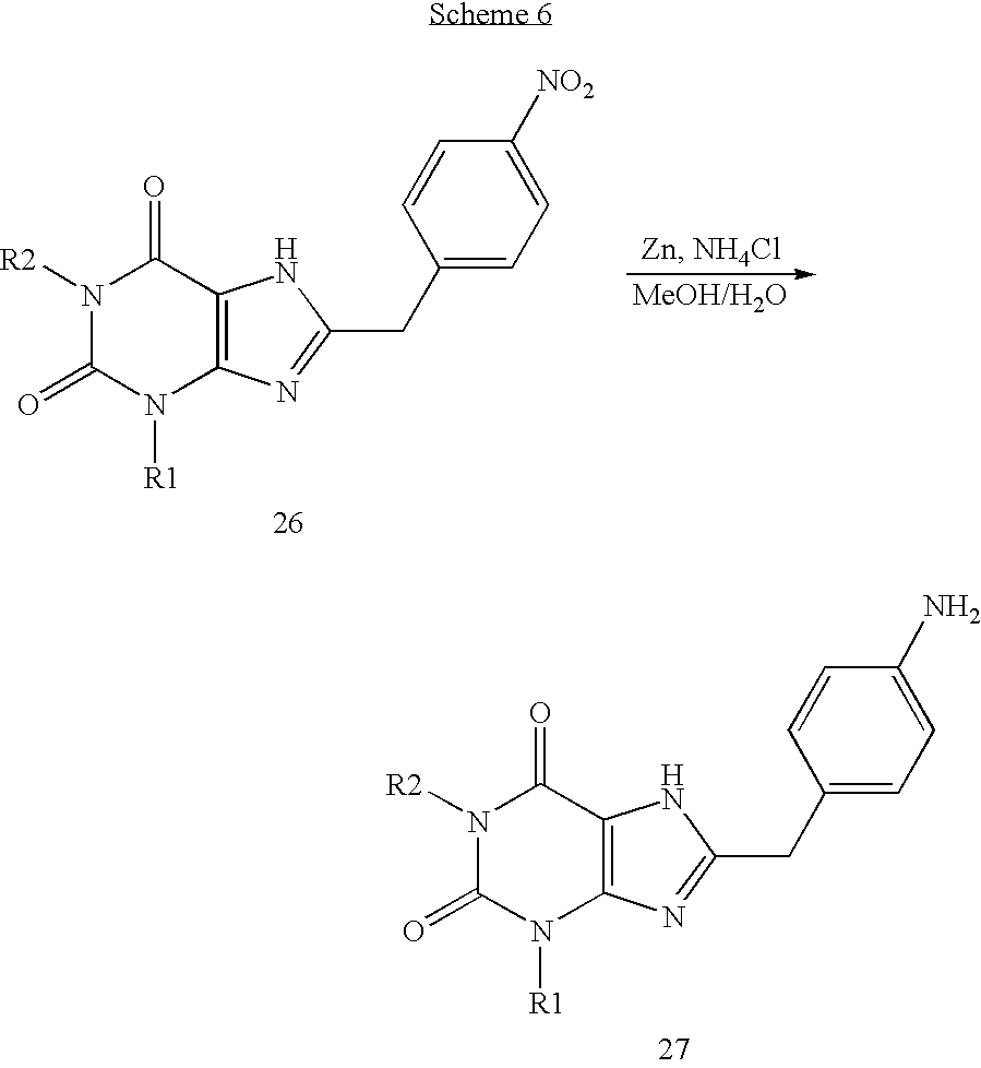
N1([R2])C(=O)N([R1])C2=C(C1=O)NC(CC1=CC=C(N)C=C1)=N2.N1([R2])C(=O)N([R1])C2=C(C1=O)NC(CC1=CC=C([NO2])C=C1)=N2
